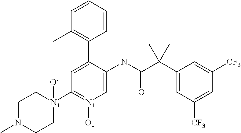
C1N(C)CC[N+](C2=[N+]([O-])C=C(N(C(C(C3=CC([CF3])=CC([CF3])=C3)(C)C)=O)C)C(C3=C(C)C=CC=C3)=C2)([O-])C1
